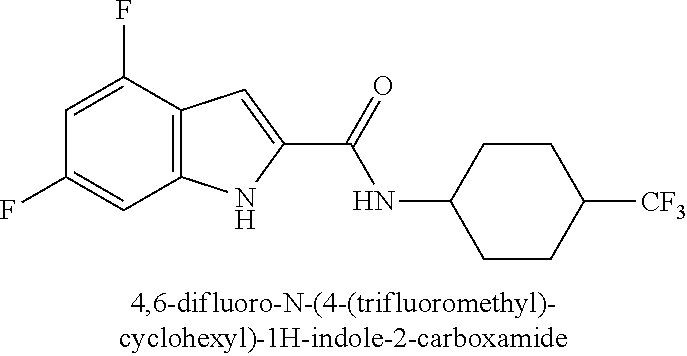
C12=C(C(F)=CC(F)=C1)C=C(C(=O)NC1CCC([CF3])CC1)N2
